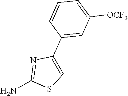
NC1=NC(C2=CC([OCF3])=CC=C2)=CS1
